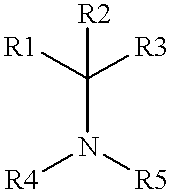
[R2]C(N([R4])[R5])([R3])[R1]
